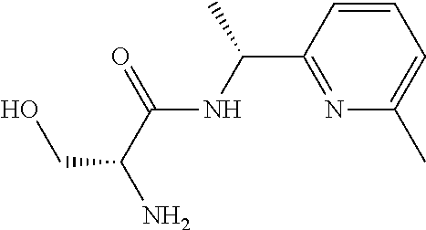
N(C(=O)C(N)CO)C(C1=NC(C)=CC=C1)C
